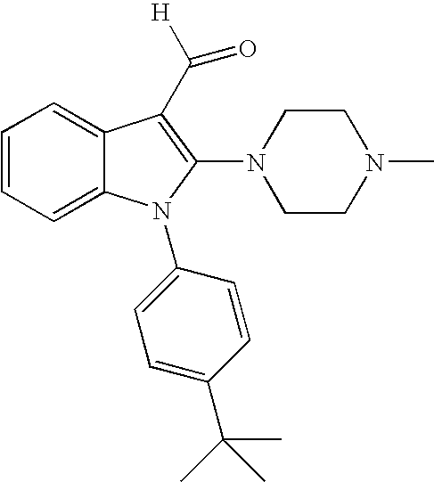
C1=CC=C2C(=C1)C(C([H])=O)=C(N1CCN(C)CC1)N2C1=CC=C(C(C)(C)C)C=C1
